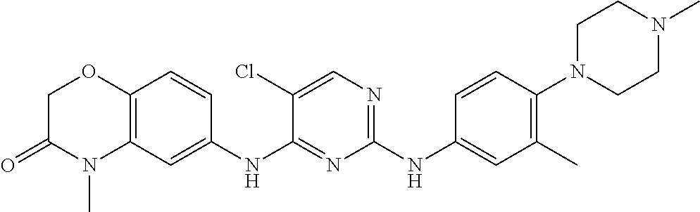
C1(NC2=CC(C)=C(N3CCN(C)CC3)C=C2)=NC=C(Cl)C(NC2=CC3=C(C=C2)OCC(=O)N3C)=N1
